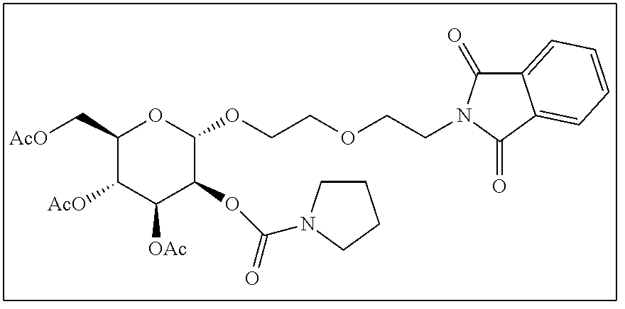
C1(C[AcO])C([AcO])C([OAc])C(OC(=O)N2CCCC2)C(OCCOCCN2C(=O)C3=CC=CC=C3C2=O)O1
